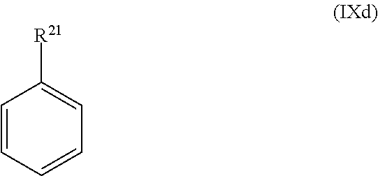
C1=CC=CC=C1[R21]
